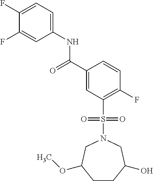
C1(F)=CC=C(NC(C2=CC(S(N3CC(OC)CCC(O)C3)(=O)=O)=C(F)C=C2)=O)C=C1F
